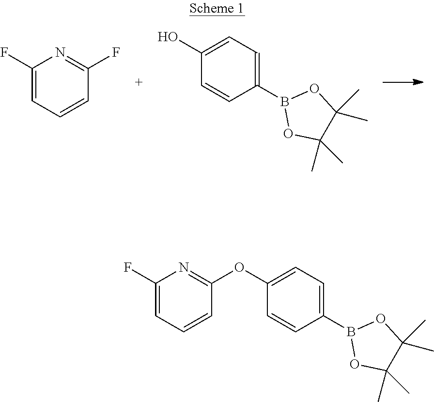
C1(F)=CC=CC(F)=N1.C1(O)=CC=C(B2OC(C)(C)C(C)(C)O2)C=C1.C1(OC2=NC(F)=CC=C2)=CC=C(B2OC(C)(C)C(C)(C)O2)C=C1
